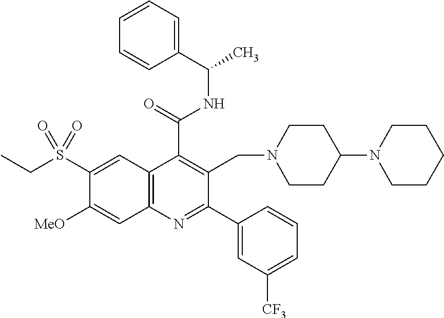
C1=CC=C(C(C)NC(C2=C(CN3CCC(N4CCCCC4)CC3)C(C3=CC([CF3])=CC=C3)=NC3=C2C=C(S(CC)(=O)=O)C([OMe])=C3)=O)C=C1
